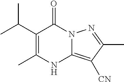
CC(C1=C(C)NC2=C([CN])C(C)=NN2C1=O)C
